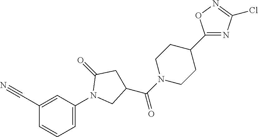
C1(C#N)=CC(N2CC(C(N3CCC(C4=NC(Cl)=NO4)CC3)=O)CC2=O)=CC=C1
